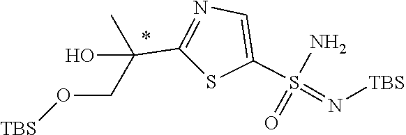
OC(CO[TBS])(C)C1=NC=C(S(=N[TBS])(N)=O)S1
